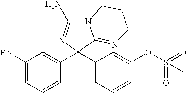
C1(Br)=CC=CC(C2(C3=CC=CC(OS(=O)(=O)C)=C3)C3=NCCCN3C(N)=N2)=C1
